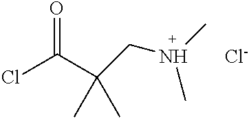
ClC(C(C)(C)CN(C)C)=O.[Cl-]
